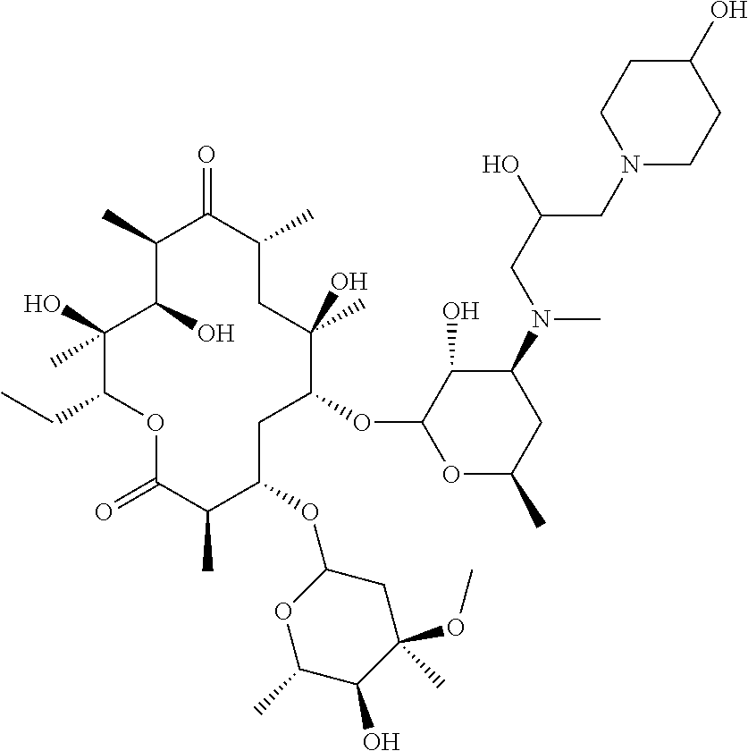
C1(O)(C)C(CC)OC(=O)C(C)C(OC2OC(C)C(O)C(OC)(C)C2)CC(OC2OC(C)CC(N(C)CC(CN3CCC(O)CC3)O)C2O)C(O)(C)CC(C)C(=O)C(C)C1O
